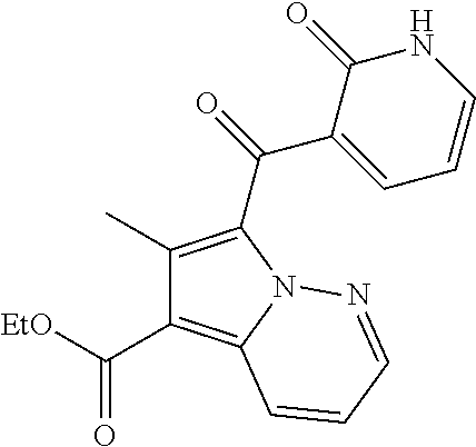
C1(C)=C(C(=O)C2=CC=CNC2=O)N2C(=C1C([EtO])=O)C=CC=N2
